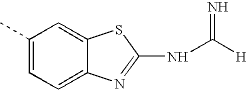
C1(C)=CC=C2C(=C1)SC(NC([H])=N)=N2
